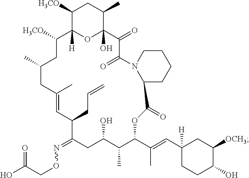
C1([H3CO])C2([H])OC(O)(C(C)C1)C(=O)C(=O)N1C(CCCC1)C(=O)OC(C(=CC1([H])CCC(O)C([OCH3])C1)C)C(C)C(O)CC(=NOCC(O)=O)C(CC=C)C=C(C)CC(C)CC2[H3CO]
